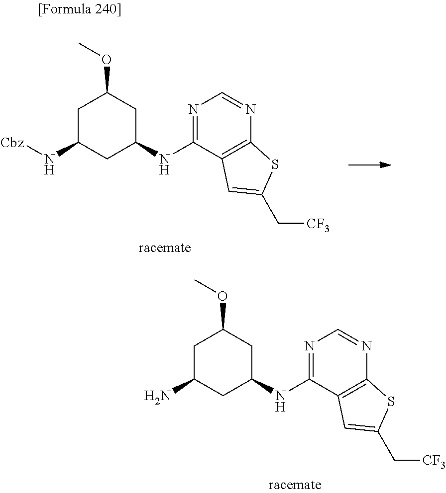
C1C(N[Cbz])CC(NC2=NC=NC3=C2C=C(C[CF3])S3)CC1OC.C1C(N)CC(NC2=NC=NC3=C2C=C(C[CF3])S3)CC1OC
